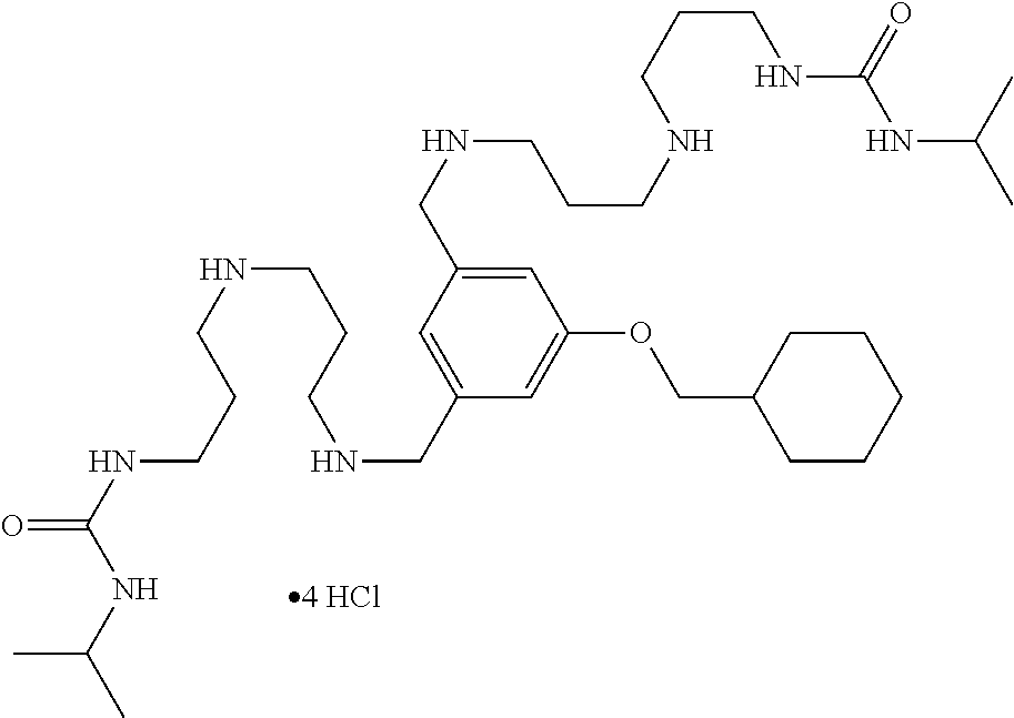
C1=C(CNCCCNCCCNC(NC(C)C)=O)C=C(CNCCCNCCCNC(NC(C)C)=O)C=C1OCC1CCCCC1
